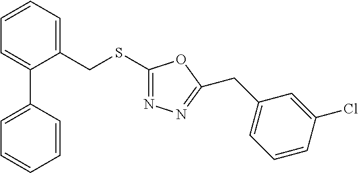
C1=CC=C(CSC2=NN=C(CC3=CC=CC(Cl)=C3)O2)C(C2=CC=CC=C2)=C1
